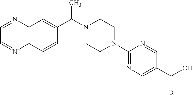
C12=C(C=CC(C(N3CCN(C4=NC=C(C(O)=O)C=N4)CC3)C)=C1)N=CC=N2
